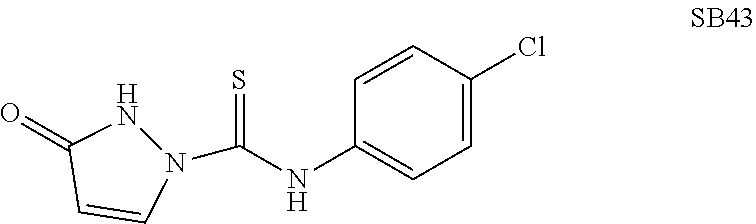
N1(C(NC2=CC=C(Cl)C=C2)=S)NC(=O)C=C1
